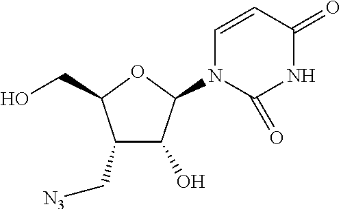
C1(C[N3])C(O)C(N2C=CC(=O)NC2=O)OC1CO
